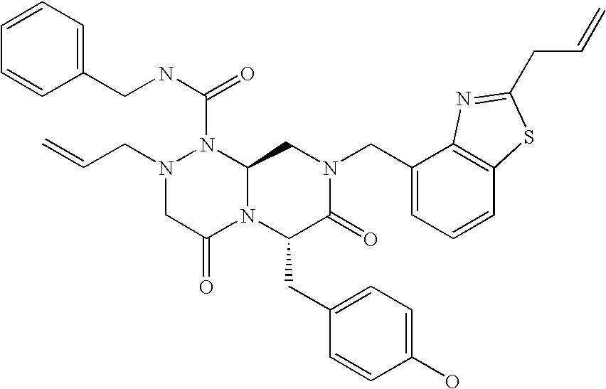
N1(C(NCC2=CC=CC=C2)=O)N(CC=C)CC(=O)N2C1CN(CC1=CC=CC3=C1N=C(CC=C)S3)C(=O)C2CC1=CC=C(O)C=C1
